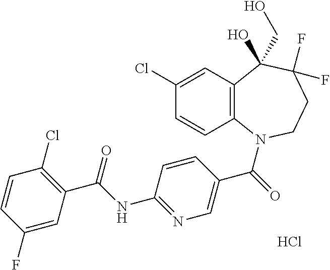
C12=C(N(C(=O)C3=CN=C(NC(C4=C(Cl)C=CC(F)=C4)=O)C=C3)CCC(F)(F)C1(CO)O)C=CC(Cl)=C2.Cl
